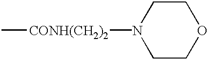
C1CN([CONH(CH2)2]C)CCO1
